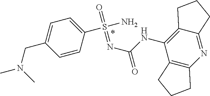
C1(S(N)(=O)=NC(=O)NC2=C3C(=NC4=C2CCC4)CCC3)=CC=C(CN(C)C)C=C1
